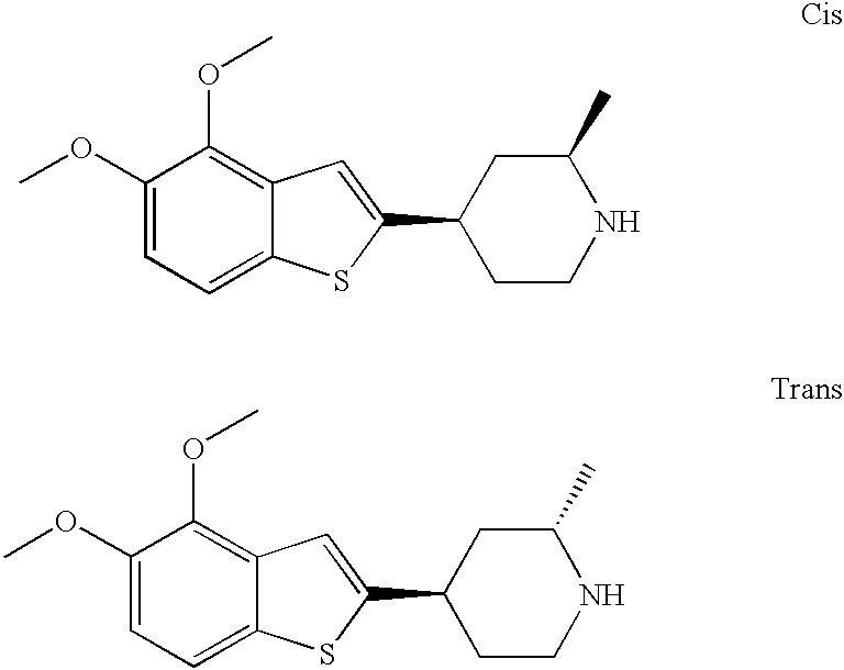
C1(OC)=CC=C2C(=C1OC)C=C(C1CCNC(C)C1)S2.C1(OC)=CC=C2C(=C1OC)C=C(C1CCNC(C)C1)S2
